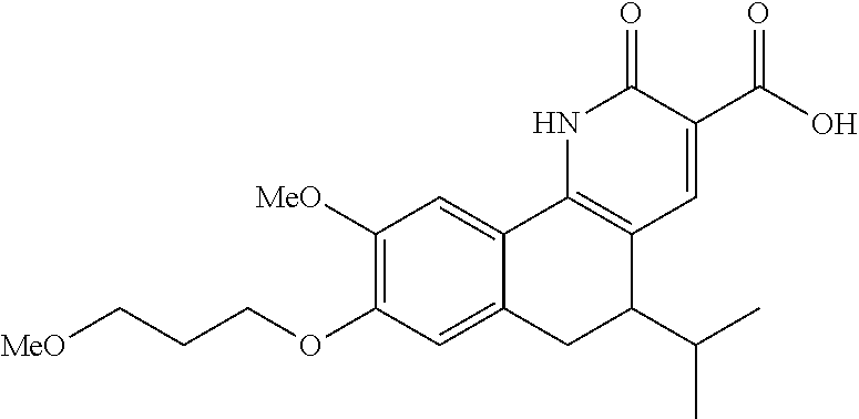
[MeO]CCCOC1=C([MeO])C=C2C3=C(C=C(C(O)=O)C(=O)N3)C(C(C)C)CC2=C1
